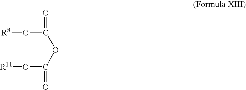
[R8]OC(=O)OC(=O)O[R11]
